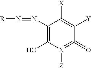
[R]N=NC1=C(O)N([Z])=C(=O)C([Y])=C1[X]
